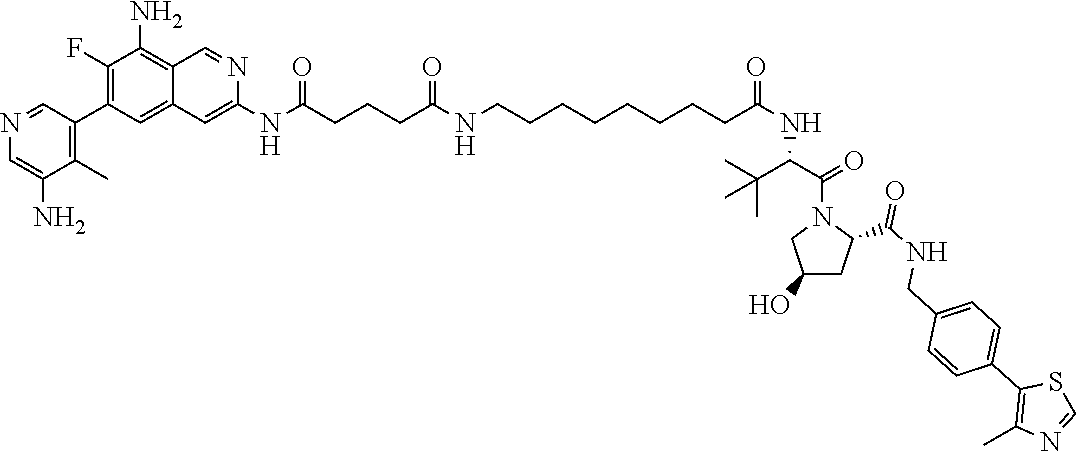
N(C(CCCC(NCCCCCCCCC(NC(C(N1CC(O)CC1C(NCC1=CC=C(C2=C(C)N=CS2)C=C1)=O)=O)C(C)(C)C)=O)=O)=O)C1=CC2=CC(C3=C(C)C(N)=CN=C3)=C(F)C(N)=C2C=N1
